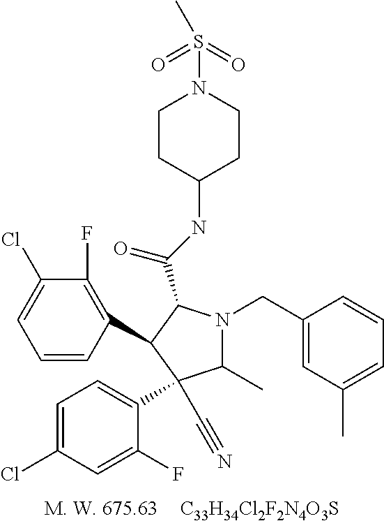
[C33H34Cl2F2N4O3S].C1(F)=C(C2C(C(NC3CCN(S(=O)(=O)C)CC3)=O)N(CC3=CC(C)=CC=C3)C(C)C2(C#N)C2=CC=C(Cl)C=C2F)C=CC=C1Cl
